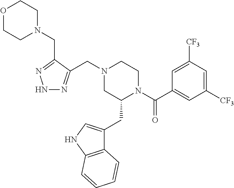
N1(CC2=NNN=C2CN2CC(CC3=CNC4=C3C=CC=C4)N(C(C3=CC([CF3])=CC([CF3])=C3)=O)CC2)CCOCC1
